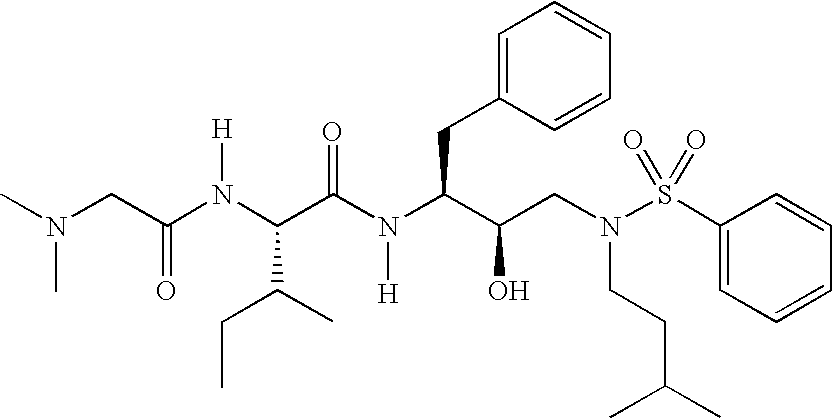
N(CC(N(C(C(N(C(C(CN(S(C1=CC=CC=C1)(=O)=O)CCC(C)C)O)CC1=CC=CC=C1)[H])=O)C(CC)C)[H])=O)(C)C
